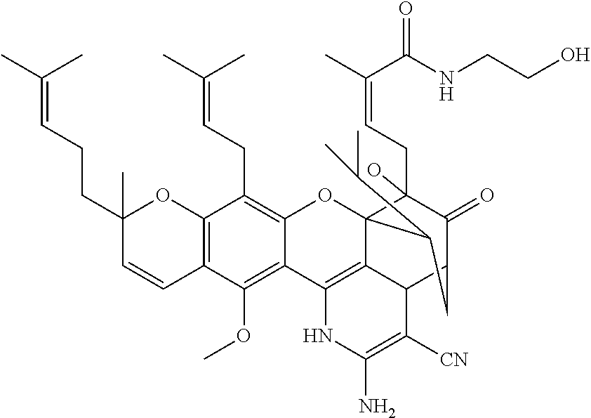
C12=C(C(OC)=C3C(=C1CC=C(C)C)OC14C5=C3NC(N)=C([CN])C5C(C(=O)C1(CC=C(C)C(NCCO)=O)O)CC4C(C)C)C=CC(CCC=C(C)C)(C)O2
